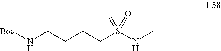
N(CCCCS(=O)(=O)NC)[Boc]
